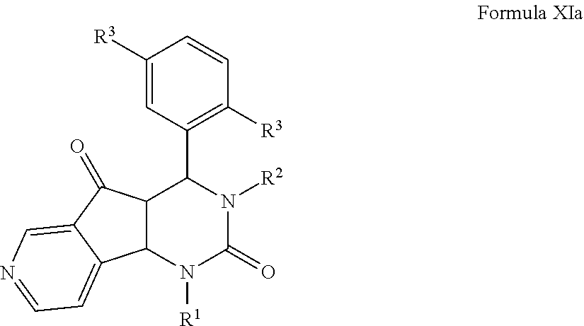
C1(C2C3C(N([R1])C(=O)N2[R2])C2=CC=NC=C2C3=O)=C([R3])C=CC([R3])=C1
